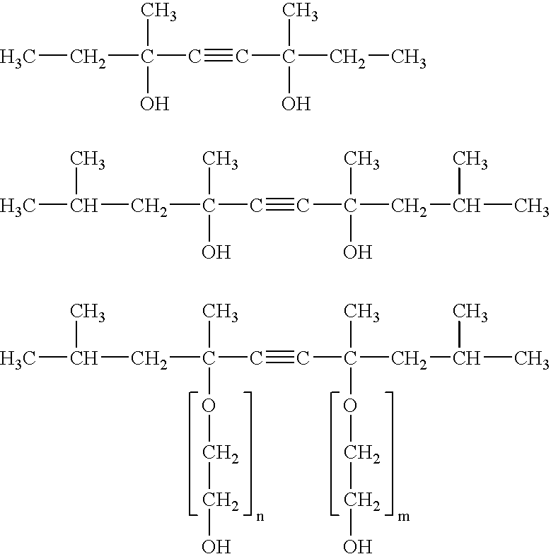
C(C#CC(CC(C)C)(C)OCCO)(CC(C)C)(C)OCCO.C(C#CC(CC)(C)O)(CC)(C)O.C(C#CC(CC(C)C)(C)O)(CC(C)C)(C)O
